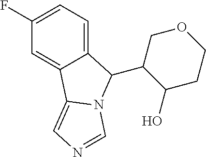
C1(F)=CC=C2C(=C1)C1=CN=CN1C2C1C(O)CCOC1
